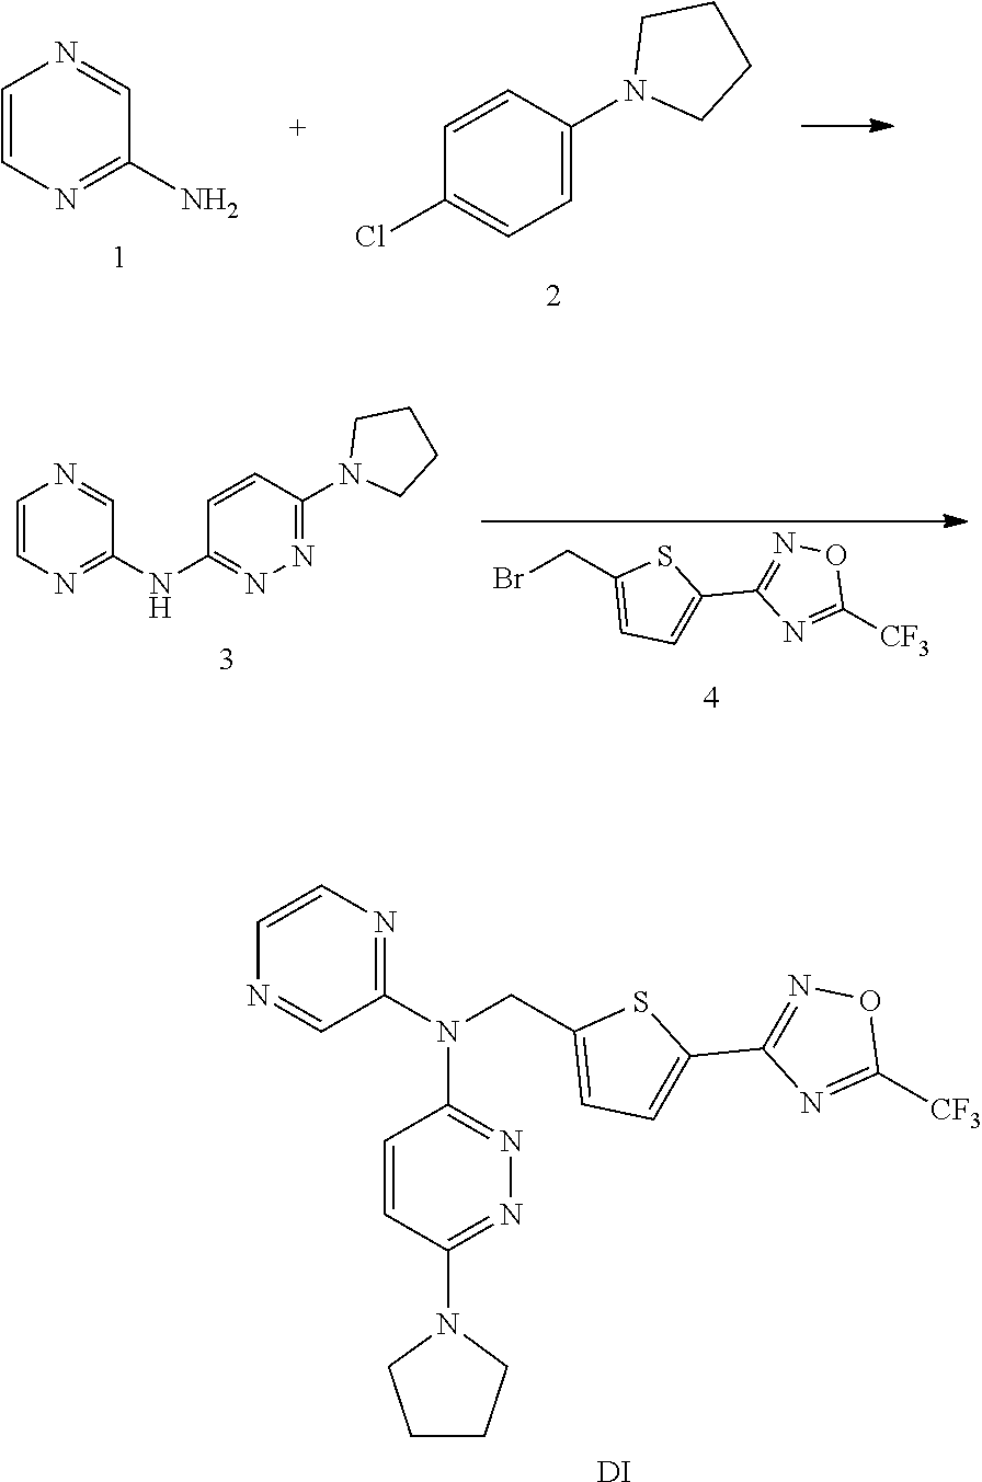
C1=CN=C(N)C=N1.C1=CC(N2CCCC2)=CC=C1Cl.C1=CN=C(NC2=NN=C(N3CCCC3)C=C2)C=N1.BrCC1=CC=C(C2=NOC([CF3])=N2)S1.N(CC1=CC=C(C2=NOC([CF3])=N2)S1)(C1=NC=CN=C1)C1=NN=C(N2CCCC2)C=C1.[DI]
